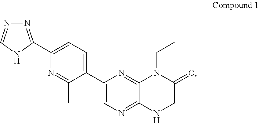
C12=NC(C3=CC=C(C4=NN=CN4)N=C3C)=CN=C1NCC(=O)N2CC
